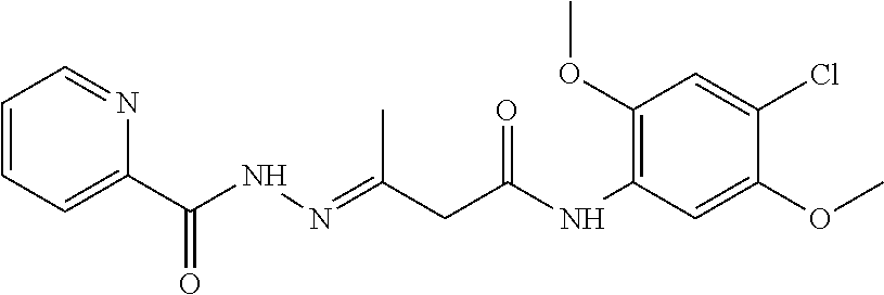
C1=CC=C(C(NN=C(CC(NC2=C(OC)C=C(Cl)C(OC)=C2)=O)C)=O)N=C1
